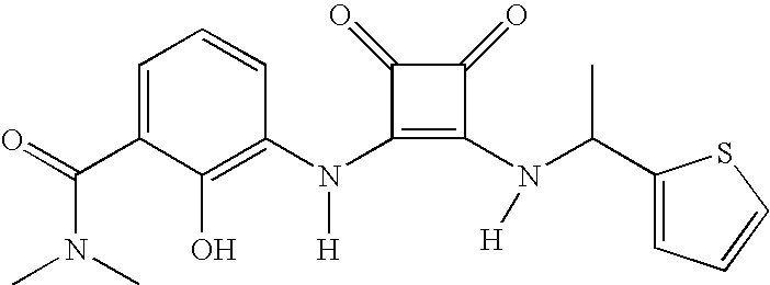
C(C1=CC=CC(N(C2=C(N([H])C(C3=CC=CS3)C)C(=O)C2=O)[H])=C1O)(=O)N(C)C
